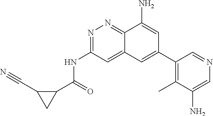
C1(C(=O)NC2=NN=C3C(=C2)C=C(C2=C(C)C(N)=CN=C2)C=C3N)C(C#N)C1
